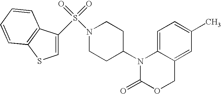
C1=C2C(=CC(C)=C1)COC(=O)N2C1CCN(S(=O)(=O)C2=CSC3=C2C=CC=C3)CC1
